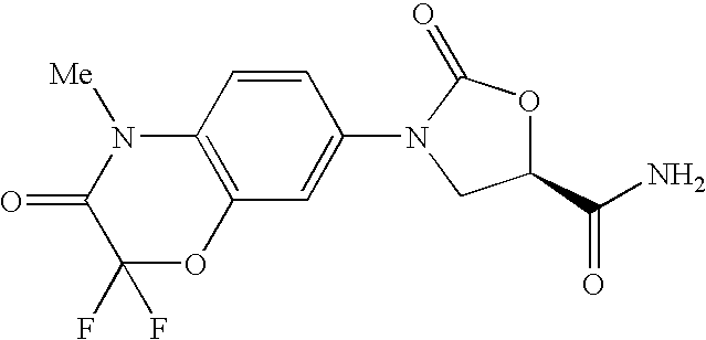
C12=C(C=C(N3C(=O)OC(C(N)=O)C3)C=C1)OC(F)(F)C(=O)N2[Me]
